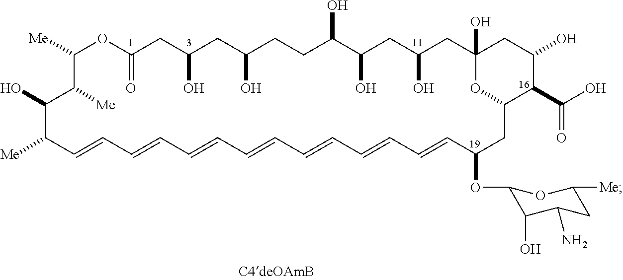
C1([Me])C([Me])C(O)C([Me])C=CC=CC=CC=CC=CC=CC=CC(OC2C(O)C(N)CC([Me])O2)CC2OC(O)(CC(O)CC(O)C(O)CCC(O)CC(O)CC(=O)O1)CC(O)C2C(O)=O
